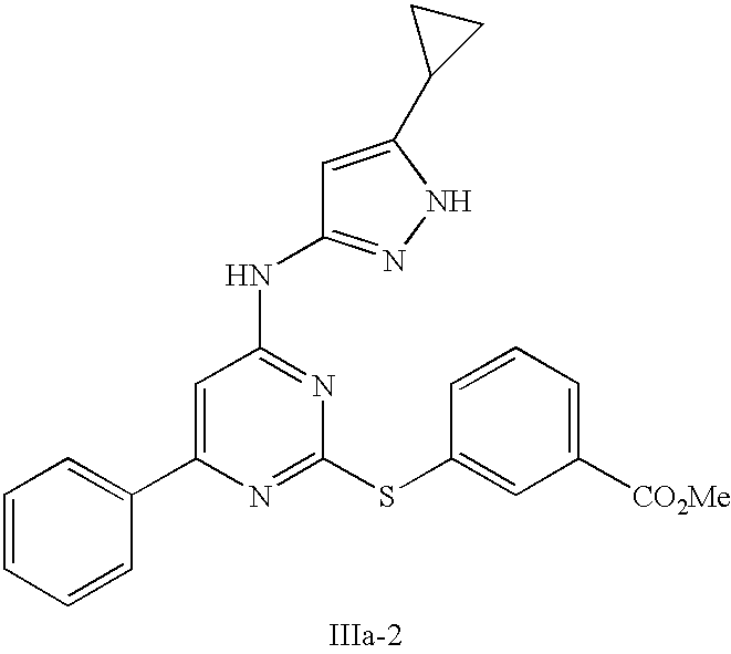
C1=C(C2=CC=CC=C2)N=C(SC2=CC([CO2Me])=CC=C2)N=C1NC1=NNC(C2CC2)=C1
